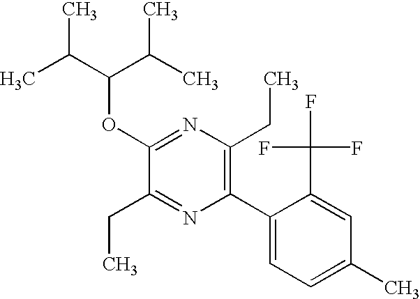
C1(OC(C(C)C)C(C)C)=NC(CC)=C(C2=CC=C(C)C=C2C(F)(F)F)N=C1CC
